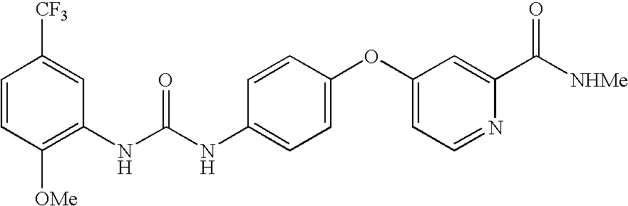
C1(NC(NC2=CC=C(OC3=CC=NC(C([NHMe])=O)=C3)C=C2)=O)=C([OMe])C=CC([CF3])=C1
